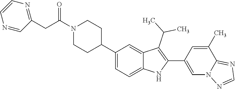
C1(C2CCN(C(CC3=NC=CN=C3)=O)CC2)=CC=C2C(=C1)C(C(C)C)=C(C1=CN3C(=NC=N3)C(C)=C1)N2
